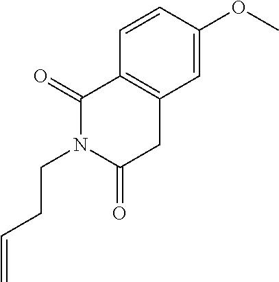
C1=CC(OC)=CC2=C1C(=O)N(CCC=C)C(=O)C2
